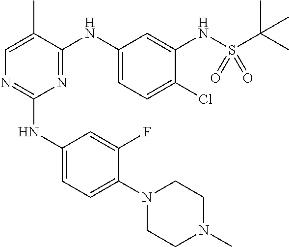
C1(NC2=CC=C(N3CCN(C)CC3)C(F)=C2)=NC=C(C)C(NC2=CC=C(Cl)C(NS(C(C)(C)C)(=O)=O)=C2)=N1
